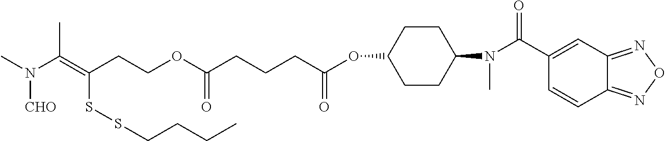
C1(OC(CCCC(OCCC(SSCCCC)=C(N([CHO])C)C)=O)=O)CCC(N(C(=O)C2=CC3=NON=C3C=C2)C)CC1
